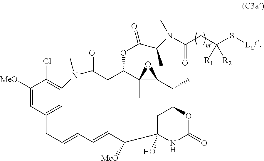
C1([MeO])=CC2=CC(=C1Cl)N(C)C(=O)CC(OC(=O)C(C)N(C)C(CC(S[LCc])([R1])[R2])=O)C1(C)OC1C(C)C1CC(O)(C([MeO])C=CC=C(C)C2)NC(=O)O1
